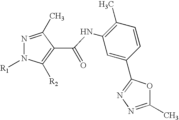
N1=C(C)C(C(=O)NC2=C(C)C=CC(C3=NN=C(C)O3)=C2)=C([R2])N1[R1]
